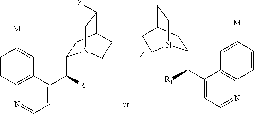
C1=CC2=C(C=C1[M])C(C([R1])C1CC3C([Z])CN1CC3)=CC=N2.C1=CC2=C(C=C1[M])C(C([R1])C1CC3CCN1CC3[Z])=CC=N2
